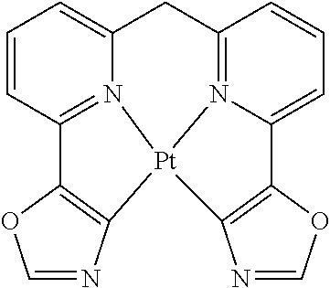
N1=COC2=C1[Pt]13N4=C2C=CC=C4CC2=N1C(=CC=C2)C1=C3N=CO1
